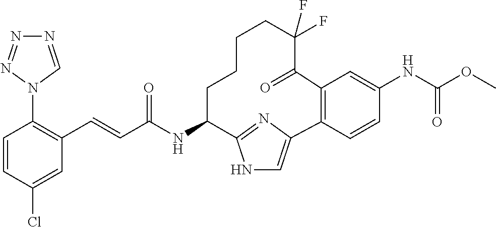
C1=CC(Cl)=CC(C=CC(NC2CCCCC(F)(F)C(=O)C3=C(C=CC(NC(OC)=O)=C3)C3=CNC2=N3)=O)=C1N1C=NN=N1
